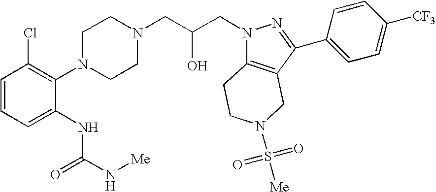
C1=CC=C(NC(N[Me])=O)C(N2CCN(CC(CN3C4=C(C(C5=CC=C([CF3])C=C5)=N3)CN(S(=O)(=O)[Me])CC4)O)CC2)=C1Cl
